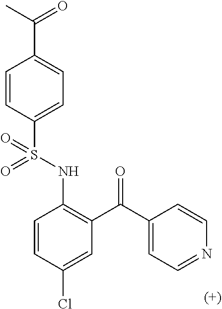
C1=CC(S(NC2=C(C(=O)C3=CC=NC=C3)C=C(Cl)C=C2)(=O)=O)=CC=C1C(C)=O
